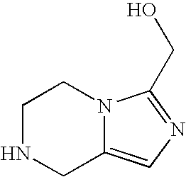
C1NCC2=CN=C(CO)N2C1
